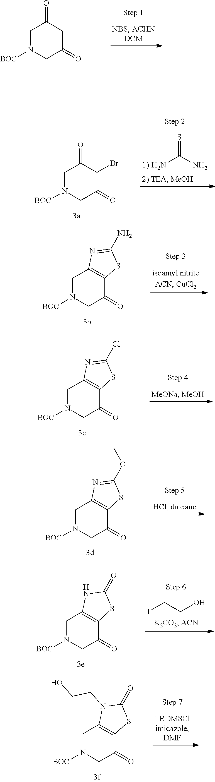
NC(N)=S.C1N([BOC])CC(=O)C(Br)C1=O.C1N([BOC])CC(=O)C2=C1NC(=O)S2.ICCO.C1N([BOC])CC(=O)CC1=O.C1N([BOC])CC(=O)C2=C1N=C(N)S2.C1N([BOC])CC(=O)C2=C1N=C(Cl)S2.C1N([BOC])CC(=O)C2=C1N=C(OC)S2.C1N([BOC])CC(=O)C2=C1N(CCO)C(=O)S2
